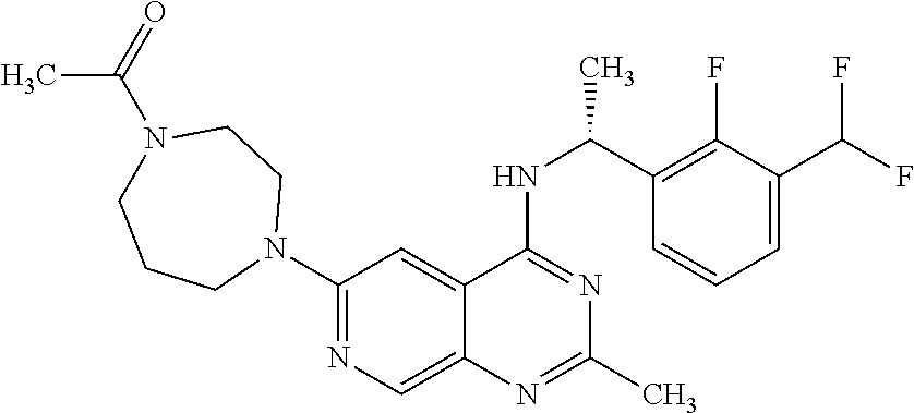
N1(C2=NC=C3C(=C2)C(NC(C2=C(F)C(C(F)F)=CC=C2)C)=NC(C)=N3)CCN(C(=O)C)CCC1
